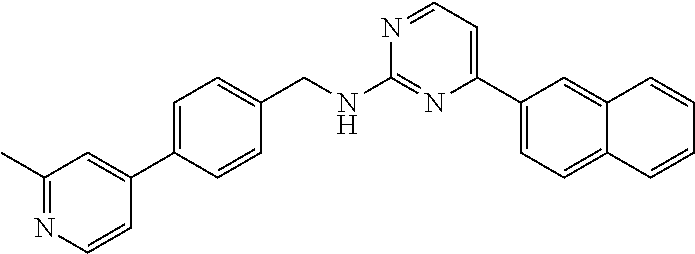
N1=CC=C(C2=CC=C3C(=C2)C=CC=C3)N=C1NCC1=CC=C(C2=CC(C)=NC=C2)C=C1
